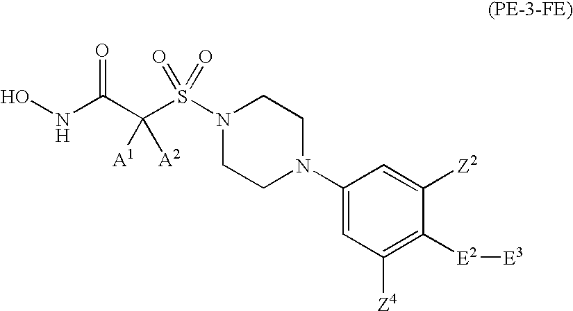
ONC(C(S(N1CCN(C2=CC([Z4])=C([E2][E3])C([Z2])=C2)CC1)(=O)=O)([A1])[A2])=O
